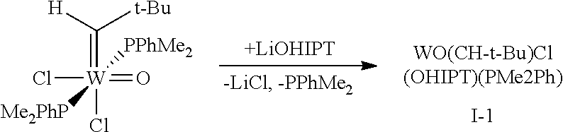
C(=[W](=O)(Cl)(Cl)([PPhMe2])[Me2PhP])([H])[t-Bu].[+LiOHIPT].[I-]
